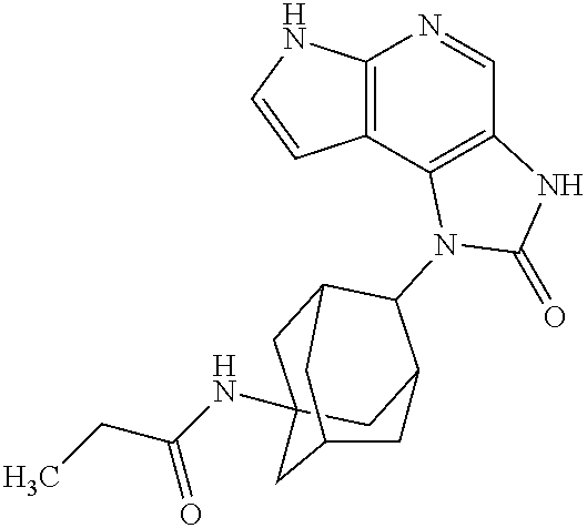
C12=C(C3=C(C=N1)NC(=O)N3C1C3CC4(NC(CC)=O)CC1CC(C4)C3)C=CN2
